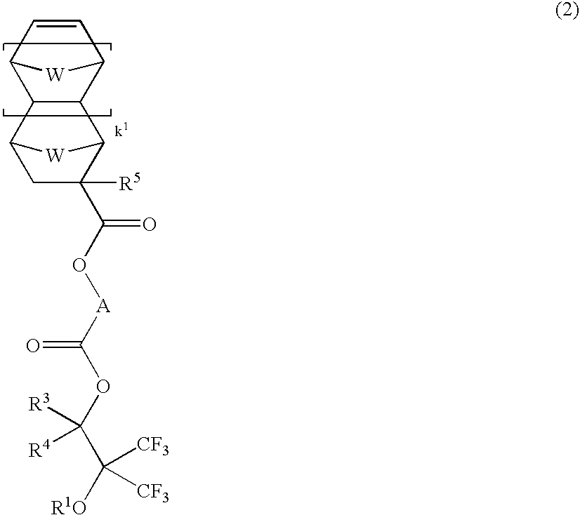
O([A]C(OC(C([R1O])([CF3])[CF3])([R3])[R4])=O)C(=O)C1([R5])CC2[W]C1C1C2C2C=CC1[W]2
